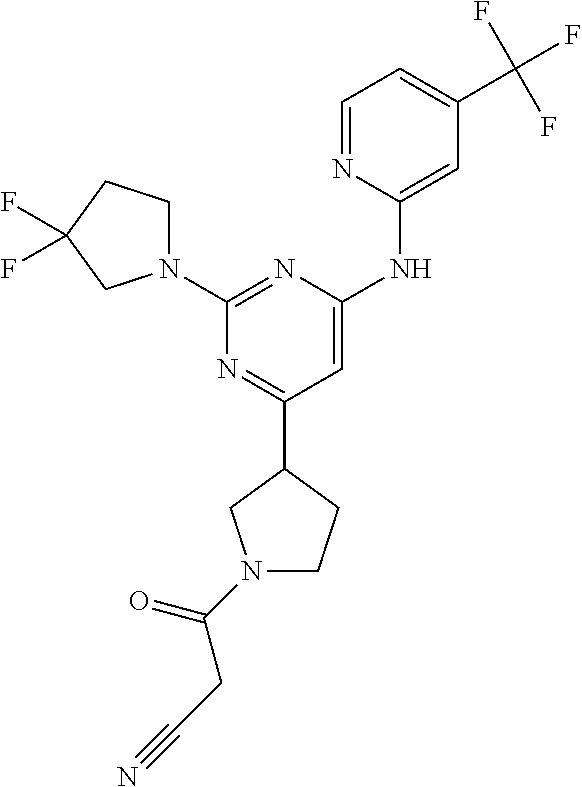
C1=NC(NC2=CC(C3CCN(C(CC#N)=O)C3)=NC(N3CCC(F)(F)C3)=N2)=CC(C(F)(F)F)=C1
